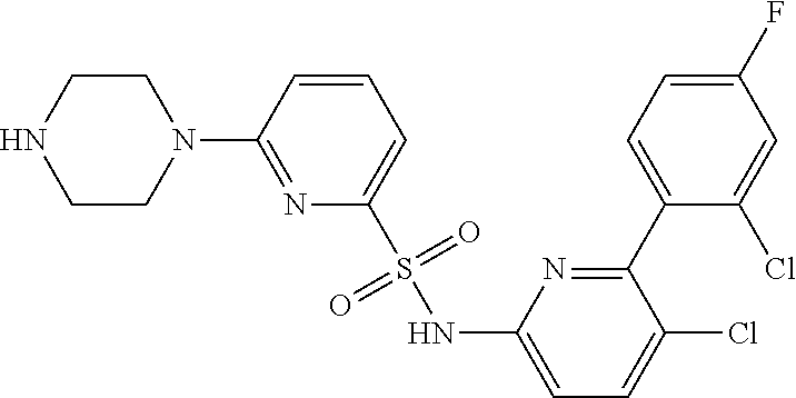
C1CN(C2=NC(S(NC3=CC=C(Cl)C(C4=CC=C(F)C=C4Cl)=N3)(=O)=O)=CC=C2)CCN1
